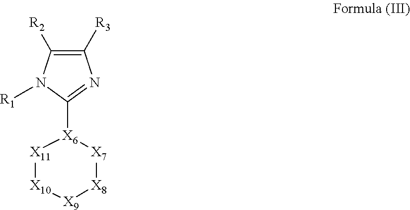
[X11]1[X10][X9][X8][X7][X6]1C1=NC([R3])=C([R2])N1[R1]
